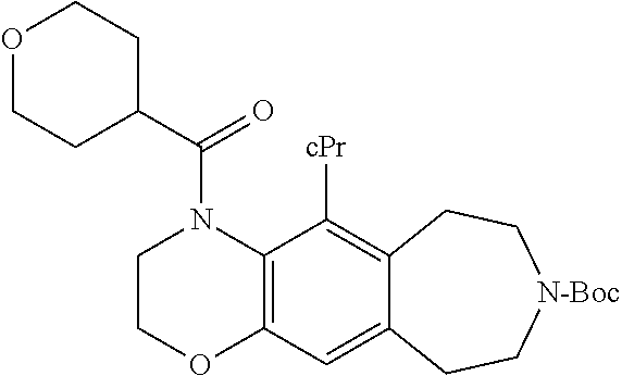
C1COC2=C(N1C(C1CCOCC1)=O)C([cPr])=C1C(=C2)CC[N-Boc]CC1
